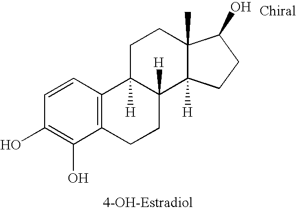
C12=C(C=CC(O)=C1O)C1([H])C([H])(CC2)C2([H])C(C)(CC1)C(O)CC2
